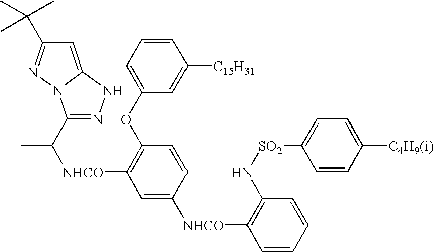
N1=C(C([NHCO]C2=C(OC3=CC=CC([C15H31])=C3)C=CC([NHCO]C3=C(N[SO2]C4=CC=C([C4H9(i)])C=C4)C=CC=C3)=C2)C)N2C(=CC(C(C)(C)C)=N2)N1
